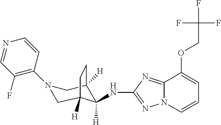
C1=CC(N2CC3([H])C(NC4=NN5C(=N4)C(OCC(F)(F)F)=CC=C5)([H])C([H])(C2)CC3)=C(F)C=N1
